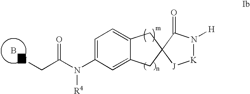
C(C(N(C1=CC=C2C(=C1)CC1(C2)[J][K]N([H])C1=O)[R4])=O)N.B
